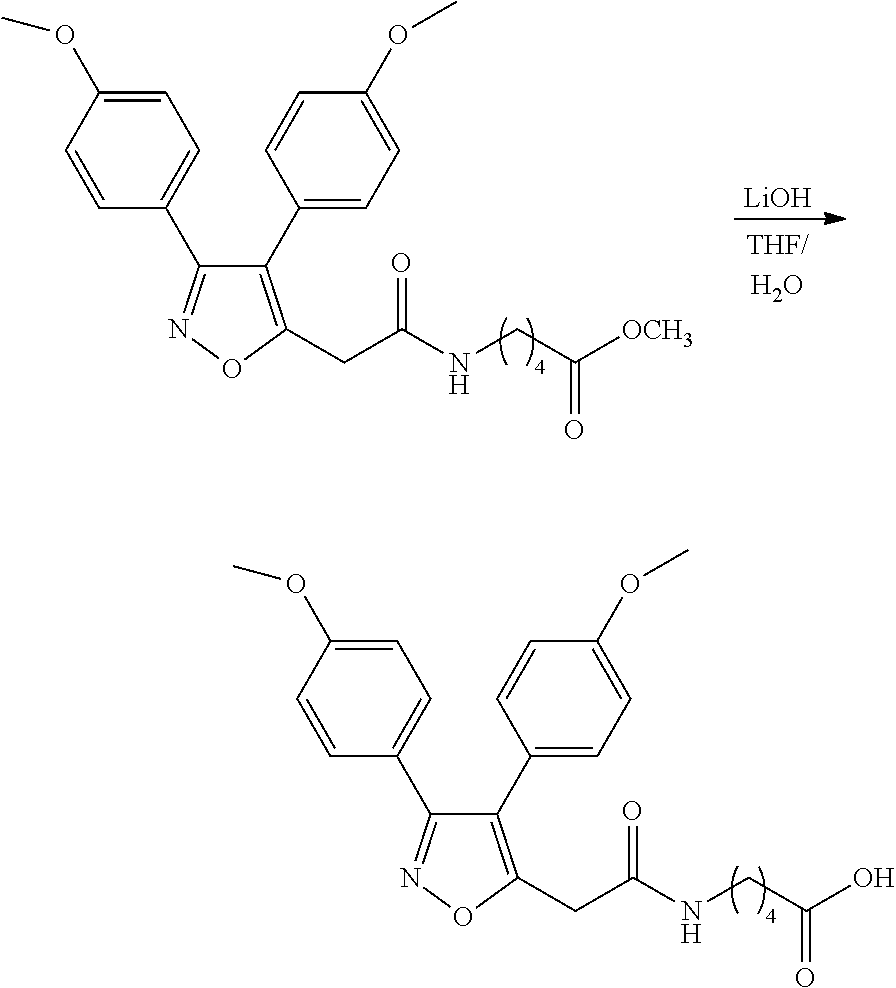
C1(C2=CC=C(OC)C=C2)=C(CC(NCC(O)=O)=O)ON=C1C1=CC=C(OC)C=C1.C1(C2=CC=C(OC)C=C2)=C(CC(NCC([OCH3])=O)=O)ON=C1C1=CC=C(OC)C=C1.[LiOH]
